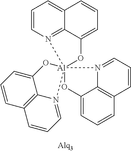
C1=CN2=C3C(=C1)C=CC=C3O[Al]213(N2=CC=CC4=C2C(=CC=C4)O1)N1=CC=CC2=C1C(=CC=C2)O3
